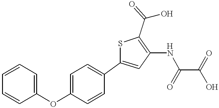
S1C(C2=CC=C(OC3=CC=CC=C3)C=C2)=CC(NC(C(O)=O)=O)=C1C(=O)O
